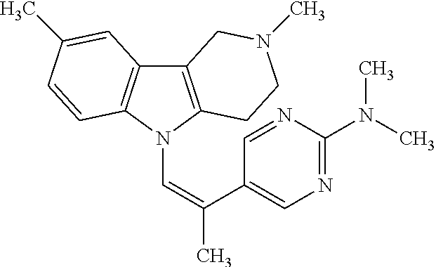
C12=C(N(C=C(C)C3=CN=C(N(C)C)N=C3)C3=C1C=C(C)C=C3)CCN(C)C2
